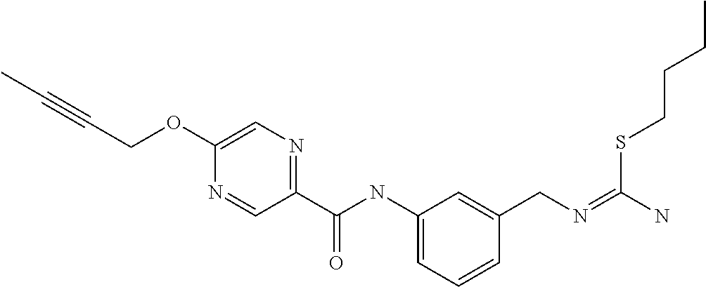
C1=C(OCC#CC)N=CC(C(NC2=CC=CC(CN=C(N)SCCCC)=C2)=O)=N1
